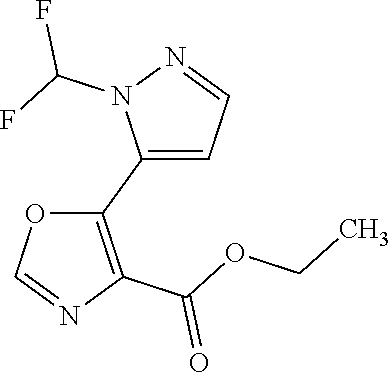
C1(C2=C(C(=O)OCC)N=CO2)=CC=NN1C(F)F
